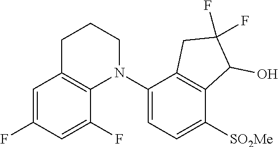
C1=C(F)C=C(F)C2=C1CCCN2C1=CC=C([SO2Me])C2=C1CC(F)(F)C2O
